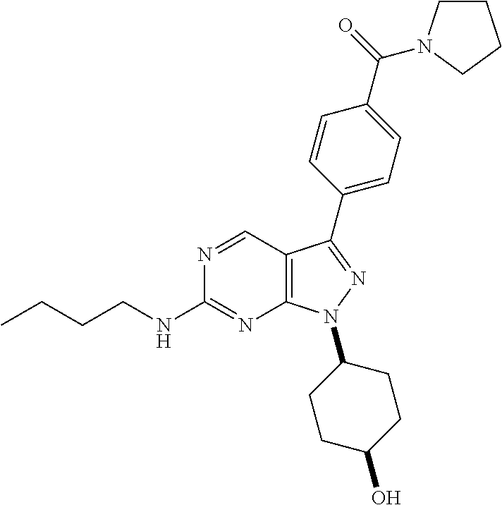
N1=CC2=C(N=C1NCCCC)N(C1CCC(O)CC1)N=C2C1=CC=C(C(=O)N2CCCC2)C=C1
